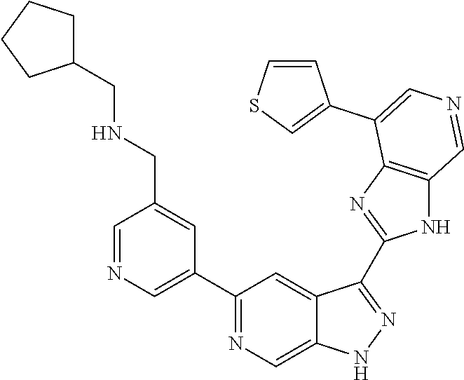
C1(C2=CN=CC(CNCC3CCCC3)=C2)=NC=C2C(=C1)C(C1=NC3=C(N1)C=NC=C3C1=CSC=C1)=NN2
